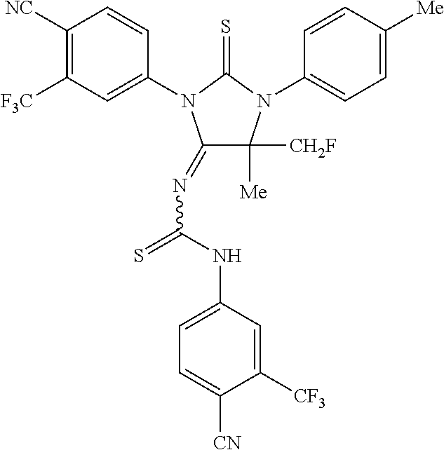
C1(=NC(=S)NC2=CC=C([CN])C([CF3])=C2)C([CH2F])([Me])N(C2=CC=C([Me])C=C2)C(=S)N1C1=CC([F3C])=C([NC])C=C1
